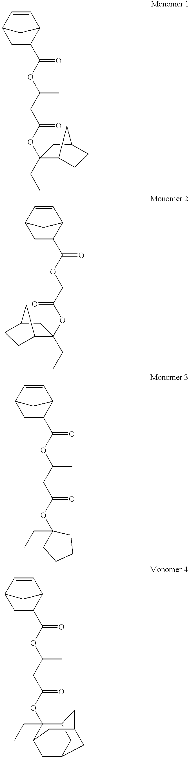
C12CC(C(OC(CC(OC3(CC)CC4CCC3C4)=O)C)=O)C(C=C1)C2.C12CC(C(OCC(OC3(CC)CC4CCC3C4)=O)=O)C(C=C1)C2.C12CC(C(OC(CC(OC3(CC)CCCC3)=O)C)=O)C(C=C1)C2.C12CC(C(OC(CC(OC3(CC)C4CC5CC3CC(C5)C4)=O)C)=O)C(C=C1)C2
